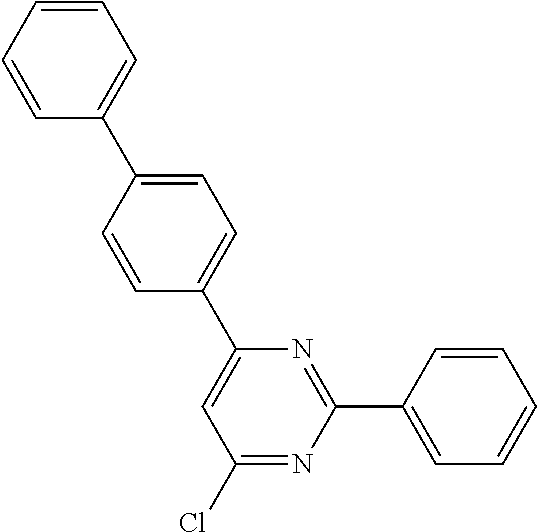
C1=CC=CC=C1C1=CC=C(C2=CC(Cl)=NC(C3=CC=CC=C3)=N2)C=C1
